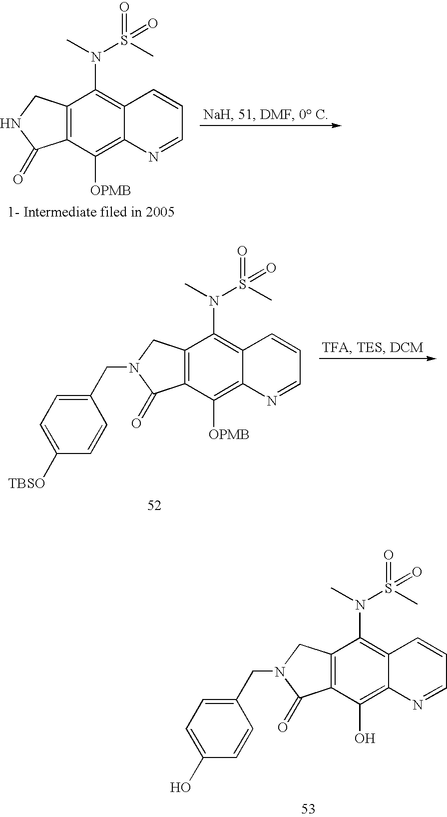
C12=C(C([OPMB])=C3C(=C1N(C)S(C)(=O)=O)C=CC=N3)C(=O)NC2.C12=C(C([OPMB])=C3C(=C1N(C)S(C)(=O)=O)C=CC=N3)C(=O)N(CC1=CC=C([TBSO])C=C1)C2.C12=C(C(O)=C3C(=C1N(C)S(C)(=O)=O)C=CC=N3)C(=O)N(CC1=CC=C(O)C=C1)C2
